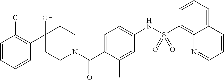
C1(C2(O)CCN(C(C3=CC=C(NS(C4=C5C(=CC=C4)C=CC=N5)(=O)=O)C=C3C)=O)CC2)=C(Cl)C=CC=C1
